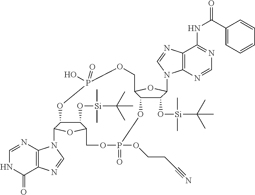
C1(O[Si](C(C)(C)C)(C)C)C2C(OC1N1C3=C(C(NC(=O)C4=CC=CC=C4)=NC=N3)N=C1)COP(=O)(O)OC1C(O[Si](C(C)(C)C)(C)C)C(OC1N1C3=C(C(=O)NC=N3)N=C1)COP(OCCC#N)(=O)O2
